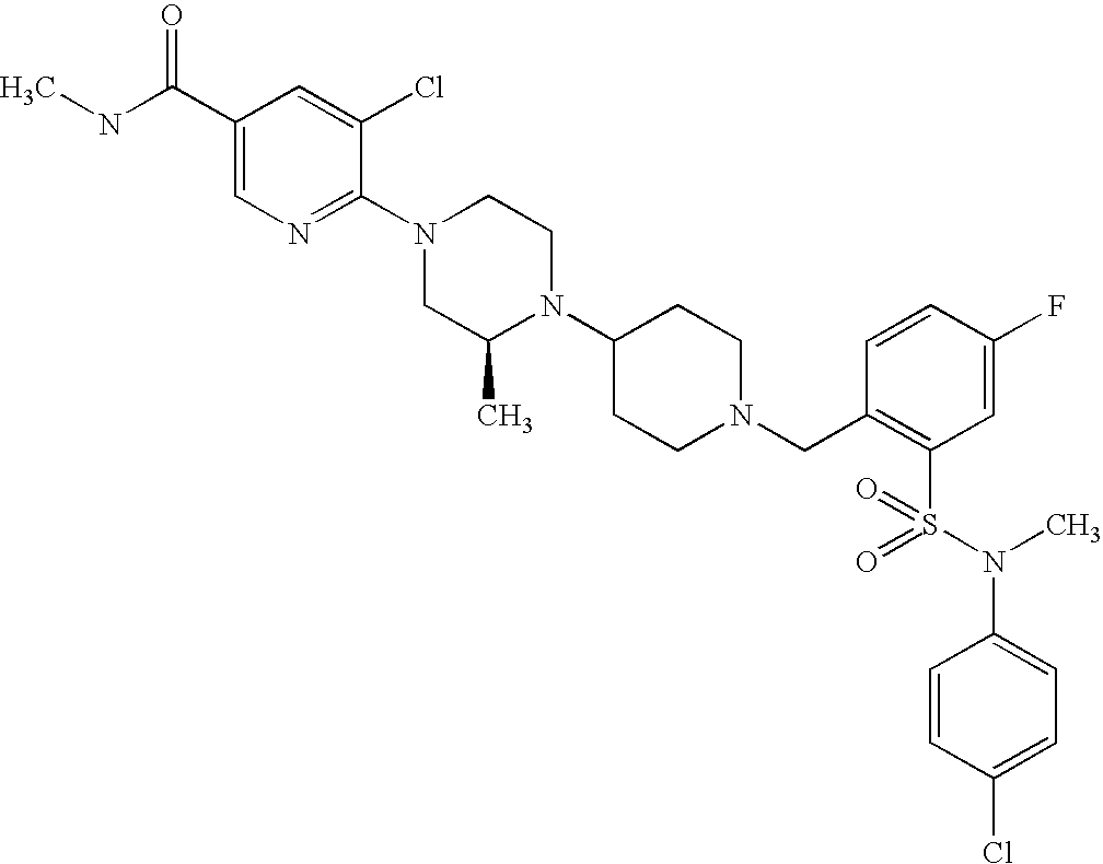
C1(F)=CC(S(N(C)C2=CC=C(Cl)C=C2)(=O)=O)=C(CN2CCC(N3C(C)CN(C4=NC=C(C(NC)=O)C=C4Cl)CC3)CC2)C=C1
